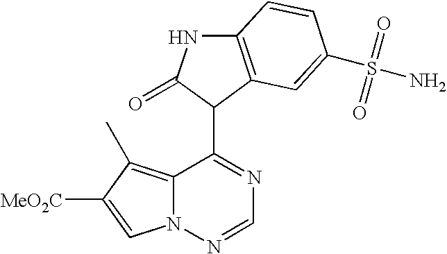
C12=C(C)C([MeO2C])=CN1N=CN=C2C1C(=O)NC2=C1C=C(S(N)(=O)=O)C=C2
